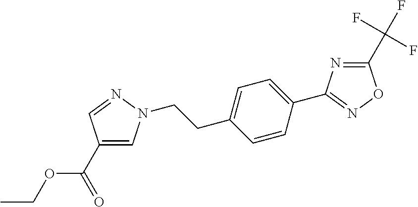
C1(C(=O)OCC)=CN(CCC2=CC=C(C3=NOC(C(F)(F)F)=N3)C=C2)N=C1
